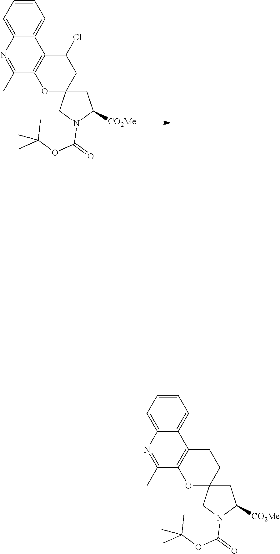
C1C2(CN(C(OC(C)(C)C)=O)C1[CO2Me])CC(Cl)C1=C(O2)C(C)=NC2=CC=CC=C12.C1C2(CN(C(OC(C)(C)C)=O)C1[CO2Me])CCC1=C(O2)C(C)=NC2=CC=CC=C12
